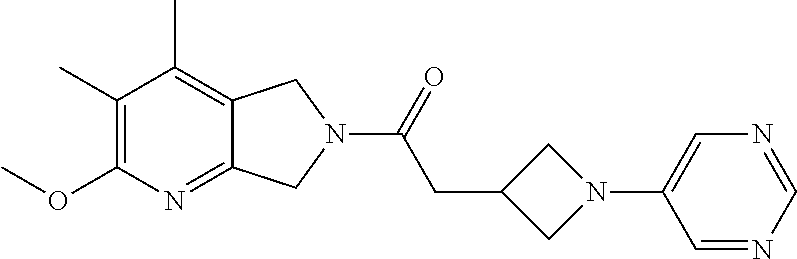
C1(C)=C(OC)N=C2C(=C1C)CN(C(=O)CC1CN(C3=CN=CN=C3)C1)C2
